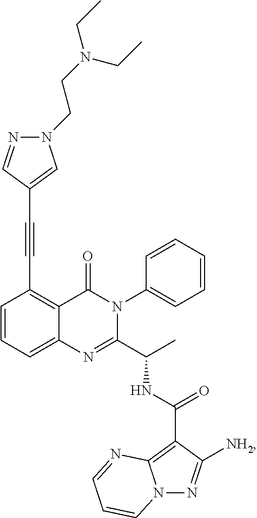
C1=CC=C2C(=C1C#CC1=CN(CCN(CC)CC)N=C1)C(=O)N(C1=CC=CC=C1)C(C(C)NC(C1=C3N(N=C1[NH2])C=CC=N3)=O)=N2
